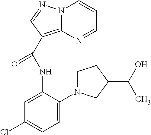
C12=C(C(NC3=CC(Cl)=CC=C3N3CCC(C(O)C)C3)=O)C=NN1C=CC=N2
